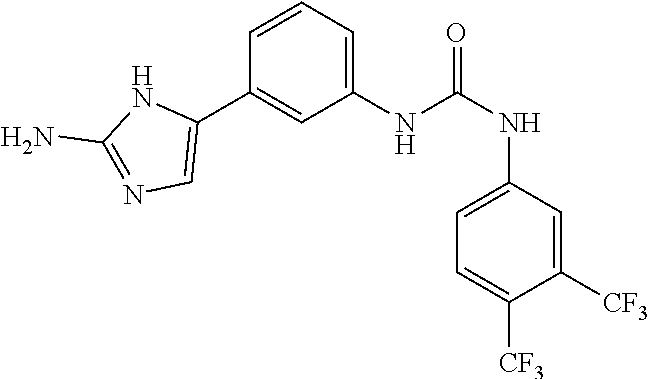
C1(NC(NC2=CC=C([CF3])C([CF3])=C2)=O)=CC=CC(C2=CN=C(N)N2)=C1
